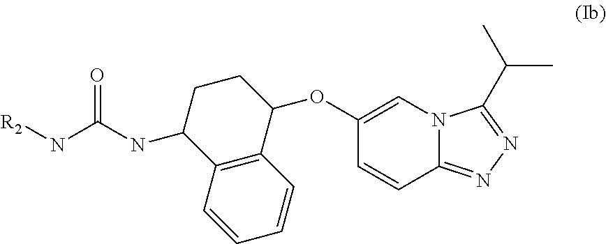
[R2]NC(NC1C2=C(C(OC3=CN4C(=NN=C4C(C)C)C=C3)CC1)C=CC=C2)=O
